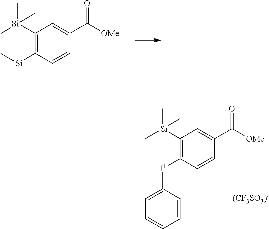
C[Si](C)(C1=C([Si](C)(C)C)C=C(C(=O)[OMe])C=C1)C.C[Si](C)(C1=C([I+]C2=CC=CC=C2)C=CC(C(=O)[OMe])=C1)C
